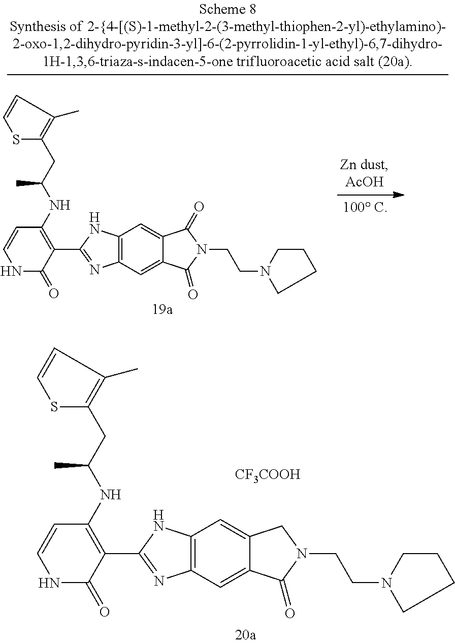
C1(NC(CC2=C(C)C=CS2)C)=C(C2=NC3=C(N2)C=C2C(=C3)C(=O)N(CCN3CCCC3)C2)C(=O)NC=C1.[CF3COOH].C1(NC(CC2=C(C)C=CS2)C)=C(C2=NC3=C(N2)C=C2C(=C3)C(=O)N(CCN3CCCC3)C2=O)C(=O)NC=C1
